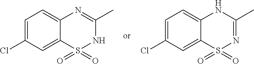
C1=C(Cl)C=C2C(=C1)N=C(C)NS2(=O)=O.C1=C(Cl)C=C2C(=C1)NC(C)=NS2(=O)=O
